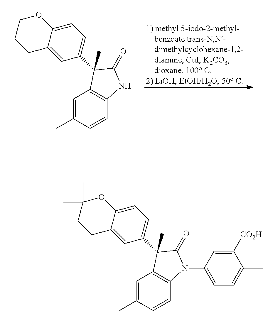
C12=C(C=CC(C)=C1)NC(=O)C2(C)C1=CC=C2C(=C1)CCC(C)(C)O2.C12=C(C=CC(C)=C1)N(C1=CC=C(C)C([CO2H])=C1)C(=O)C2(C)C1=CC=C2C(=C1)CCC(C)(C)O2
